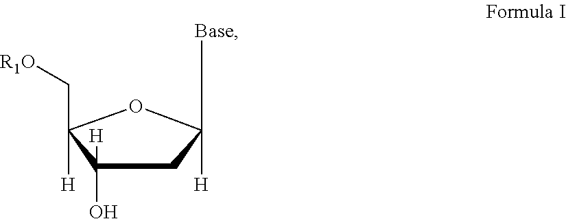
C1C([H])(O)C(C[R1O])([H])OC1([Base])[H]
